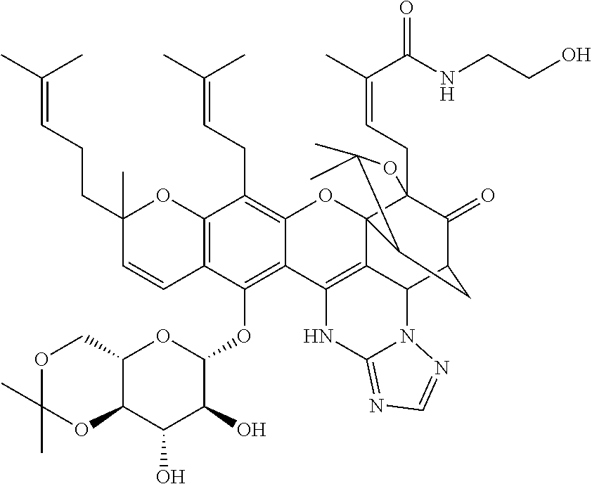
C12=C(C(OC3C(O)C(O)C4C(O3)COC(C)(C)O4)=C3C(=C1CC=C(C)C)OC14C5=C3NC3=NC=NN3C5C3C(=O)C1(CC=C(C)C(NCCO)=O)OC(C)(C)C4C3)C=CC(CCC=C(C)C)(C)O2
